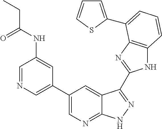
C1(C2=CN=C3C(=C2)C(C2=NC4=C(N2)C=CC=C4C2=CC=CS2)=NN3)=CN=CC(NC(CC)=O)=C1
